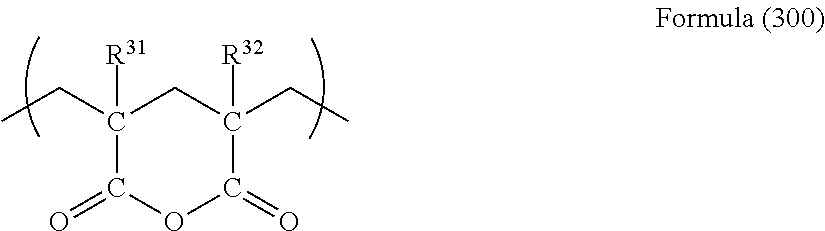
C1([R31])(CC)C(=O)OC(=O)C([R32])(CC)C1
